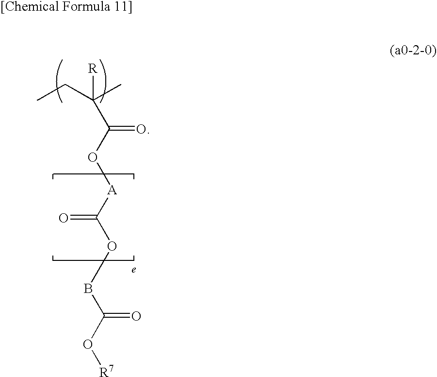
C(CC)(C)(C(O[A]C(OBC(O[R7])=O)=O)=O)[R]
